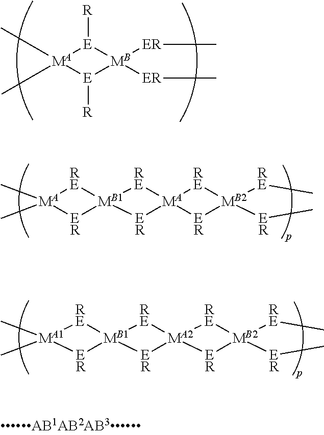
[MA]1(C)(C)[RE][MB1]2([ER]1)[RE][MA]1([ER]2)[RE][MB2]([RE]C)([ER]C)[ER]1.C[MA]1(C)[E]([R])[MB]([ER]C)([ER]C)[E]1[R].[MA1]1(C)(C)[RE][MB1]2([ER]1)[RE][MA2]1([ER]2)[RE][MB2]([RE]C)([ER]C)[ER]1
